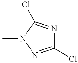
C1(Cl)=NN(C)C(Cl)=N1
